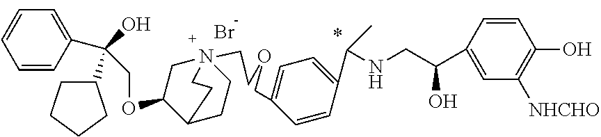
Br.C1=CC(C(O)(C2CCCC2)COC2C3CCN(CCOCC4=CC=C(C(NCC(C5=CC([NHCHO])=C(O)C=C5)O)C)C=C4)(C2)CC3)=CC=C1
